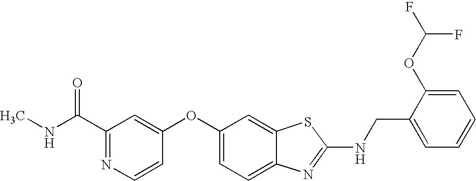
N1=C(C(=O)NC)C=C(OC2=CC=C3C(=C2)SC(NCC2=CC=CC=C2OC(F)F)=N3)C=C1
